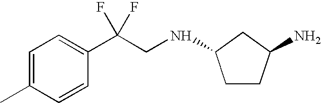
C1CC(N)CC1NCC(C1=CC=C(C)C=C1)(F)F
